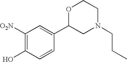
OC1=C([O2N])C=C(C2CN(CCC)CCO2)C=C1
